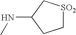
C1[SO2]CC(NC)C1
